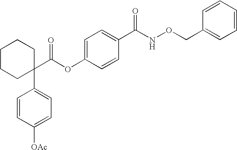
C1=C(OC(C2(C3=CC=C([OAc])C=C3)CCCCC2)=O)C=CC(C(NOCC2=CC=CC=C2)=O)=C1
